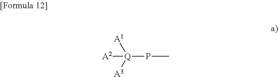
[Q](PC)([A3])([A1])[A2]
